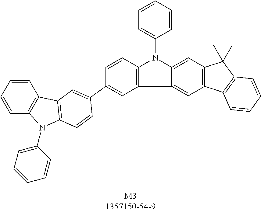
C1=CC=CC2=C1C1=C(N2C2=CC=CC=C2)C=CC(C2=CC3=C(C=C2)N(C2=CC=CC=C2)C2=CC4=C(C=C32)C2=C(C4(C)C)C=CC=C2)=C1
